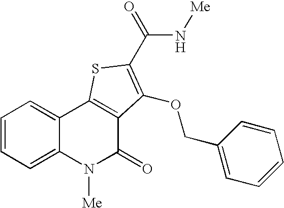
N(C(=O)C1=C(OCC2=CC=CC=C2)C2=C(C3=CC=CC=C3N([Me])C2=O)S1)[Me]
